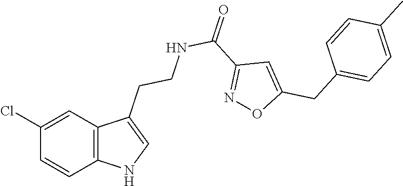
C1(Cl)=CC2=C(C=C1)NC=C2CCNC(C1=NOC(CC2=CC=C(C)C=C2)=C1)=O
